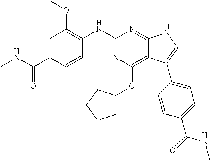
C1=C(C(NC)=O)C=CC(NC2=NC(OC3CCCC3)=C3C(=N2)NC=C3C2=CC=C(C(=O)NC)C=C2)=C1OC
